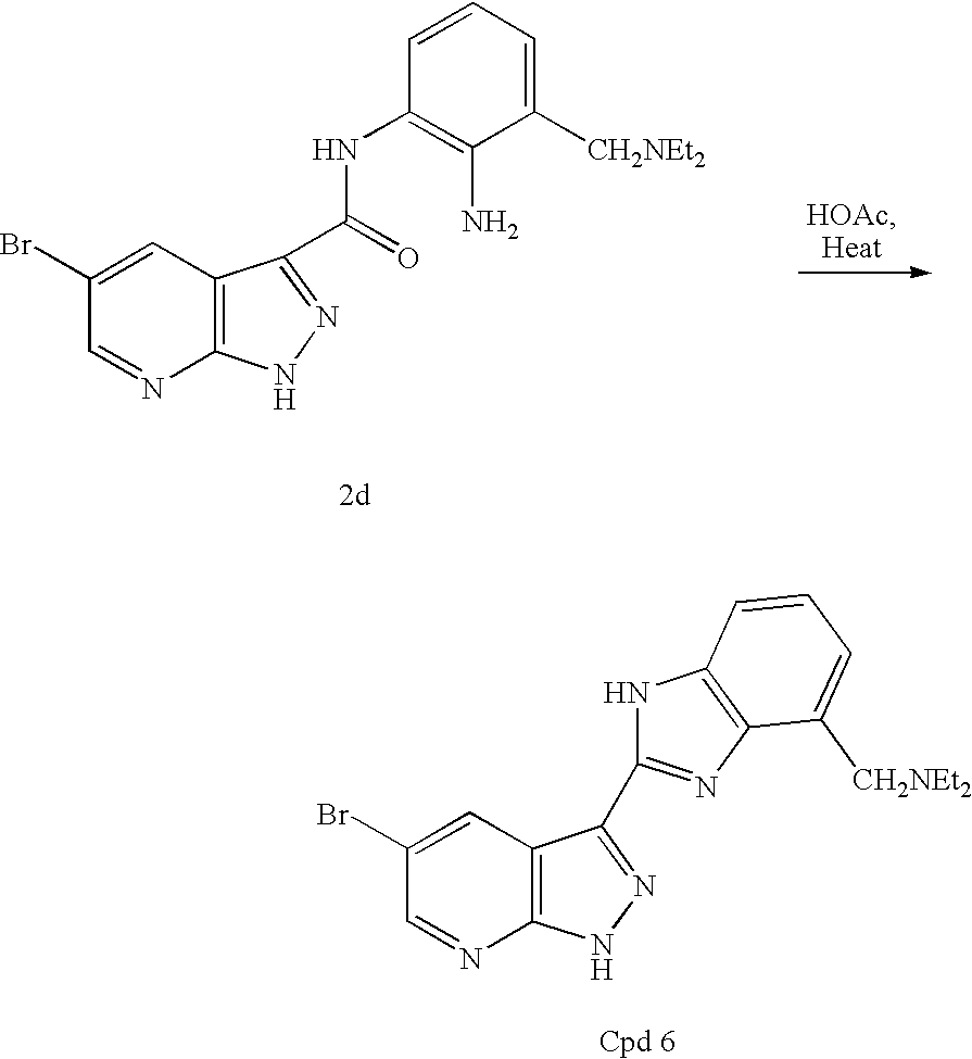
C1(Br)=CC2=C(N=C1)NN=C2C1=NC2=C(N1)C=CC=C2[CH2NEt2].C12=C(C=C(Br)C=N1)C(C(=O)NC1=C(N)C([CH2NEt2])=CC=C1)=NN2
